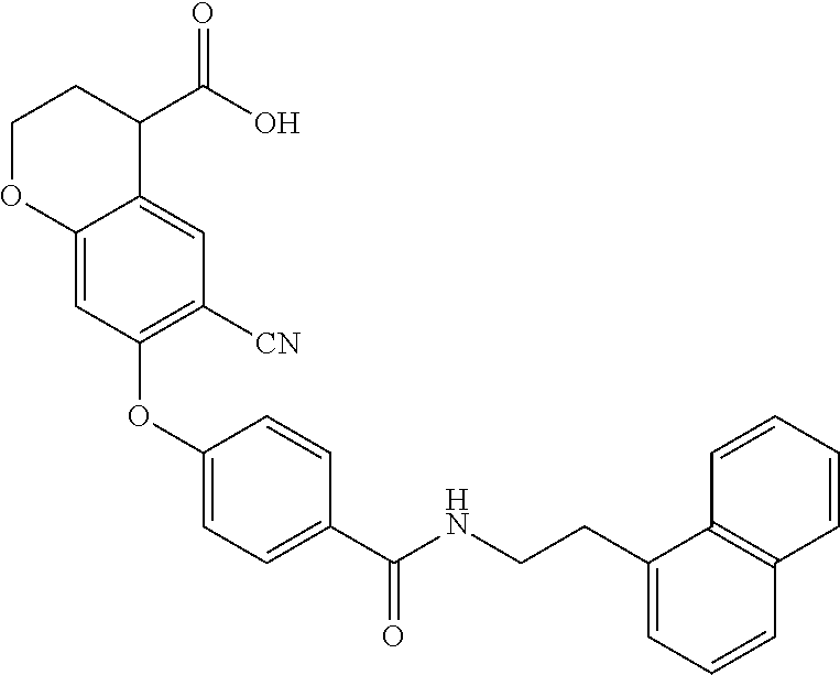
C1(OC2=C([CN])C=C3C(=C2)OCCC3C(O)=O)=CC=C(C(NCCC2=CC=CC3=C2C=CC=C3)=O)C=C1
